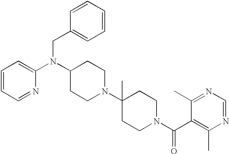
C(N(C1CCN(C2(C)CCN(C(C3=C(C)N=CN=C3C)=O)CC2)CC1)C1=CC=CC=N1)C1=CC=CC=C1
